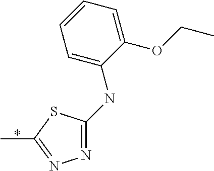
C1(NC2=CC=CC=C2OCC)=NN=C(C)S1
